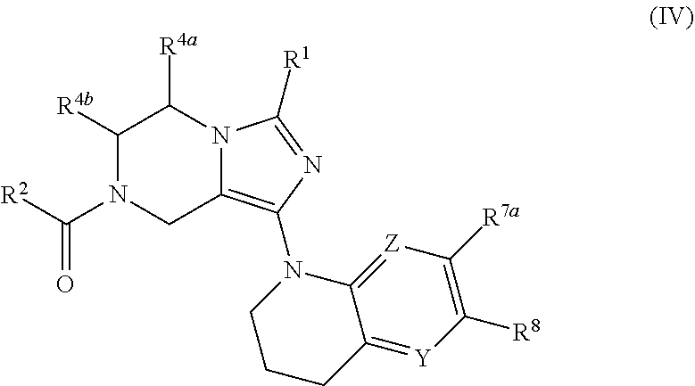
C1([R4b])N(C([R2])=O)CC2=C(N3C4=[Z]C([R7a])=C([R8])[Y]=C4CCC3)N=C([R1])N2C1[R4a]
